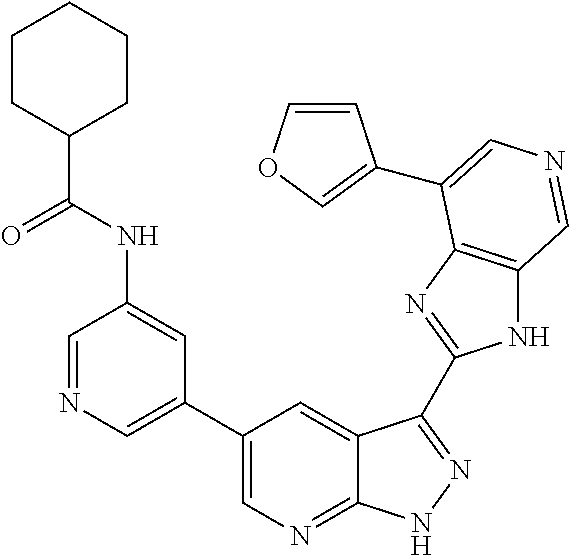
C1=NC=C(C2=CN=C3C(=C2)C(C2=NC4=C(N2)C=NC=C4C2=COC=C2)=NN3)C=C1NC(C1CCCCC1)=O
